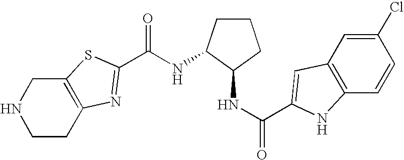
C(NC1C(NC(=O)C2=CC3=C(C=CC(Cl)=C3)N2)CCC1)(=O)C1=NC2=C(CNCC2)S1
